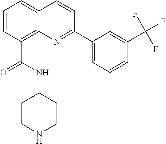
C(C1=C2C(=CC=C1)C=CC(C1=CC=CC(C(F)(F)F)=C1)=N2)(NC1CCNCC1)=O
